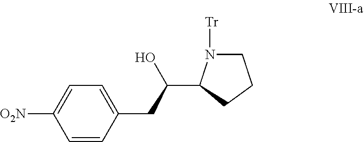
C1N([Tr])C(C(CC2=CC=C([O2N])C=C2)O)CC1
